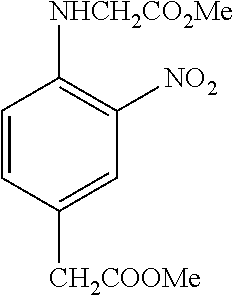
C1=CC([CH2COOMe])=CC([NO2])=C1[NHCH2CO2Me]
